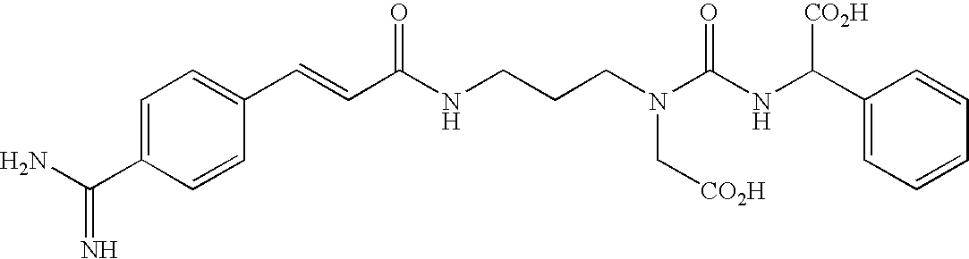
C1=C(C(N)=N)C=CC(C=CC(NCCCN(C(NC(C2=CC=CC=C2)[CO2H])=O)C[CO2H])=O)=C1
